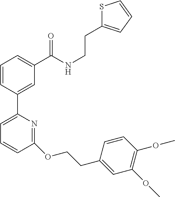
C1=CC(C2=CC=CC(OCCC3=CC(OC)=C(OC)C=C3)=N2)=CC(C(NCCC2=CC=CS2)=O)=C1
